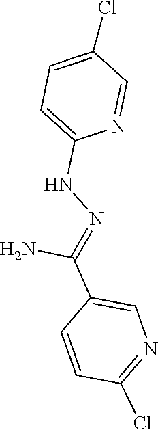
NC(=NNC1=CC=C(Cl)C=N1)C1=CN=C(Cl)C=C1
